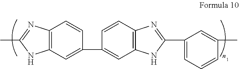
C1(C2=CC3=C(C=C2)N=C(C2=CC=CC(C)=C2)N3)=CC2=C(C=C1)N=C(C)N2
